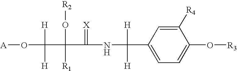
C1=C(C(NC(=[X])C(O[R2])([R1])C([H])([H])O[A])([H])[H])C=C([R4])C(O[R3])=C1
